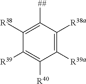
C1([R38])=C([##])C([R38a])=C([R39a])C([R40])=C1[R39]
